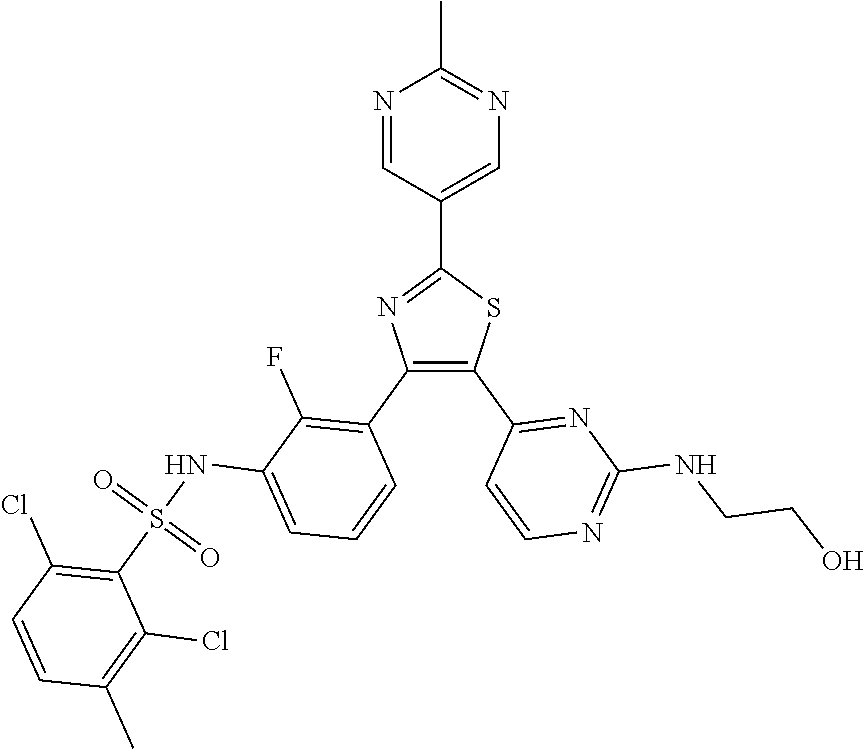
C1(C2=CN=C(C)N=C2)=NC(C2=C(F)C(NS(C3=C(Cl)C=CC(C)=C3Cl)(=O)=O)=CC=C2)=C(C2=NC(NCCO)=NC=C2)S1
